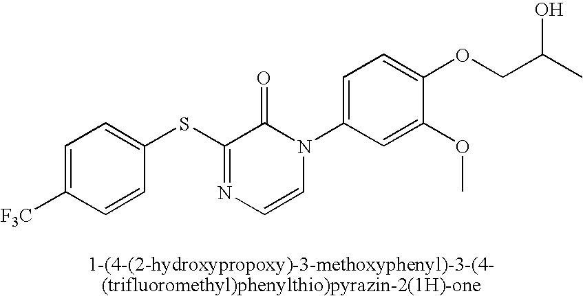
S(C1=NC=CN(C2=CC=C(OCC(C)O)C(OC)=C2)C1=O)C1=CC=C([F3C])C=C1
